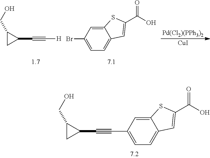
C1(CO)CC1C#CC1=CC=C2C(=C1)SC(C(O)=O)=C2.C1(CO)CC1C#C[H].C12=CC(Br)=CC=C1C=C(C(O)=O)S2.[Pd(Cl2)(PPh3)2].[CuI]
